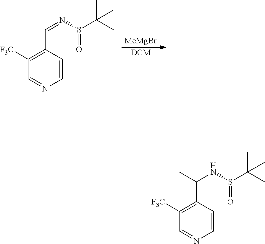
[MeMgBr].[DCM].C1=CC(C=NS(=O)C(C)(C)C)=C([F3C])C=N1.C1=CC(C(NS(=O)C(C)(C)C)C)=C([F3C])C=N1
